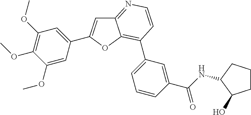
C1(OC)=CC(C2=CC3=NC=CC(C4=CC=CC(C(NC5CCCC5O)=O)=C4)=C3O2)=CC(OC)=C1OC
